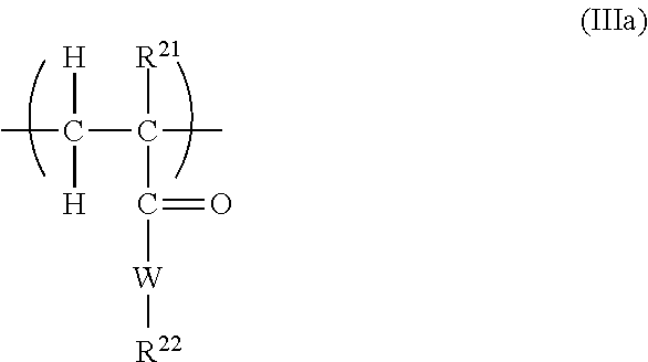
[H]C(C)([H])C([R21])(C)C(=O)[W][R22]
